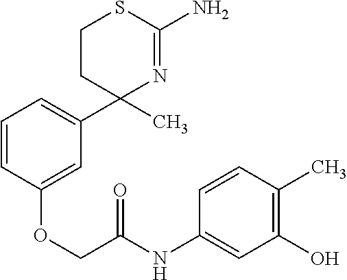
C1=CC(OCC(NC2=CC(O)=C(C)C=C2)=O)=CC(C2(C)N=C(N)SCC2)=C1
